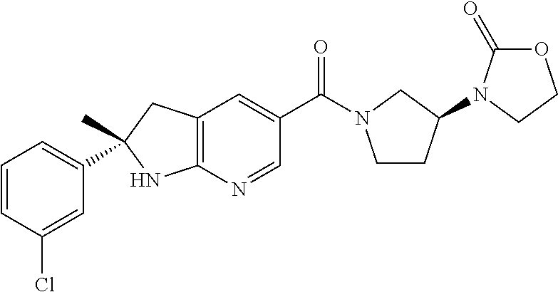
C1(=O)OCCN1C1CCN(C(C2=CC3=C(N=C2)NC(C2=CC=CC(Cl)=C2)(C)C3)=O)C1
